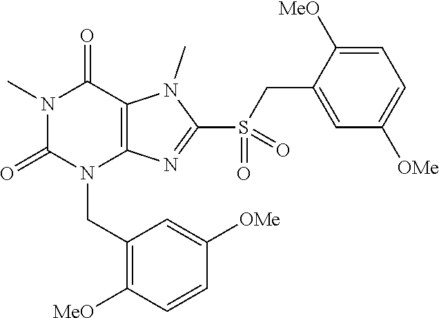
N1(C)C(=O)N(CC2=C([MeO])C=CC([OMe])=C2)C2=C(C1=O)N(C)C(S(=O)(CC1=CC([OMe])=CC=C1[MeO])=O)=N2
